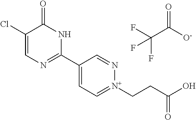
C1(Cl)=CN=C(C2=CC=[N+](CCC(O)=O)N=C2)NC1=O.FC(C([O-])=O)(F)F
